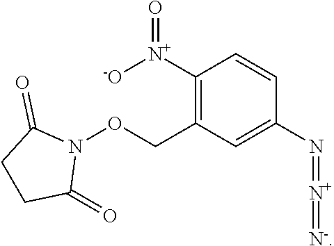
C1([N+]([-O])=O)=C(CON2C(=O)CCC2=O)C=C(N=[N+]=[N-])C=C1
